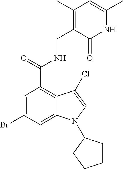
C1=C(Br)C=C2C(=C1C(NCC1=C(C)C=C(C)NC1=O)=O)C(Cl)=CN2C1CCCC1
